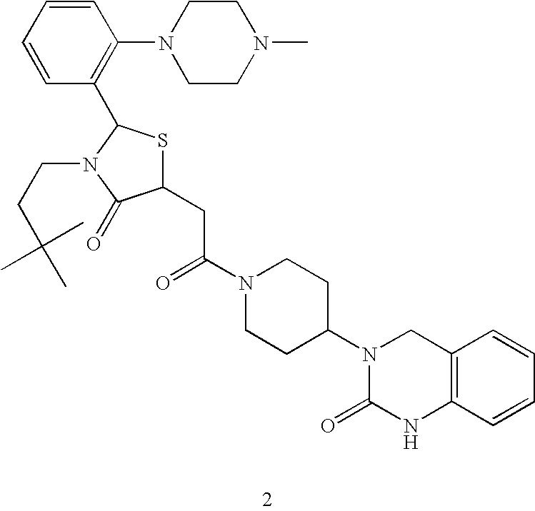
C1(CC(N2CCC(N3C(=O)NC4=C(C3)C=CC=C4)CC2)=O)SC(C2=C(N3CCN(C)CC3)C=CC=C2)N(CCC(C)(C)C)C1=O
